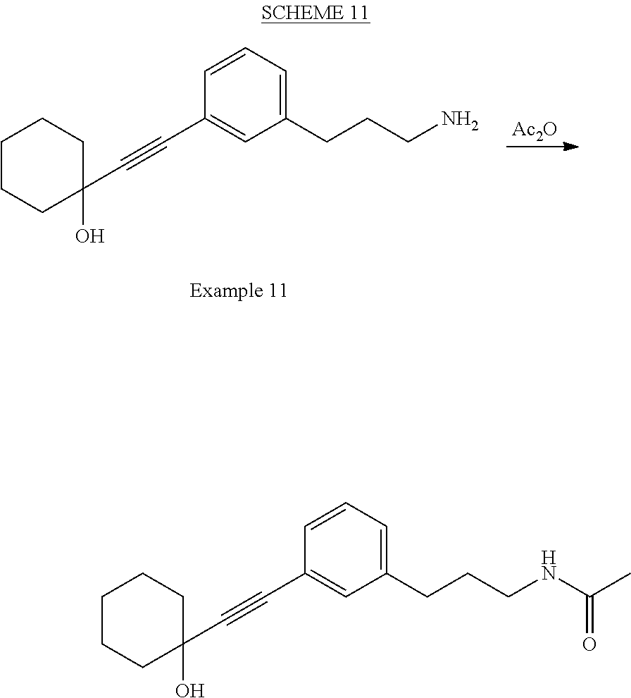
C1(CCCN)=CC=CC(C#CC2(O)CCCCC2)=C1.[Ac2O].C1(CCCNC(C)=O)=CC=CC(C#CC2(O)CCCCC2)=C1
